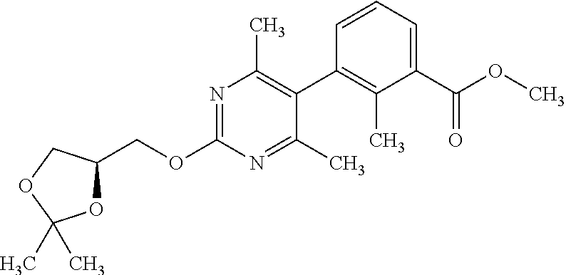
C(OC1=NC(C)=C(C2=C(C)C(C(OC)=O)=CC=C2)C(C)=N1)C1OC(C)(C)OC1
